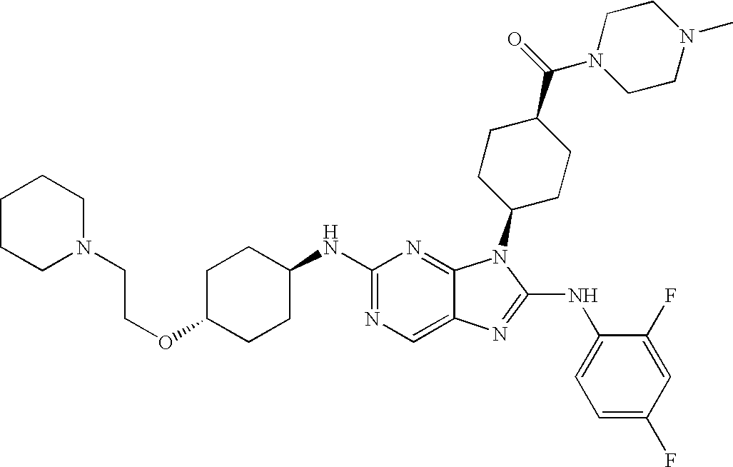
C1(NC2CCC(OCCN3CCCCC3)CC2)=NC=C2C(=N1)N(C1CCC(C(N3CCN(C)CC3)=O)CC1)C(NC1=CC=C(F)C=C1F)=N2
